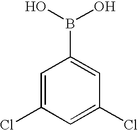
C1=C(Cl)C=C(Cl)C=C1B(O)O
